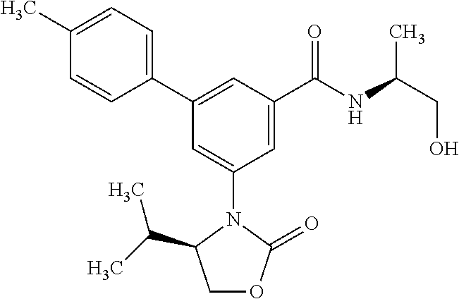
C1(C)=CC=C(C2=CC(C(NC(CO)C)=O)=CC(N3C(C(C)C)COC3=O)=C2)C=C1
